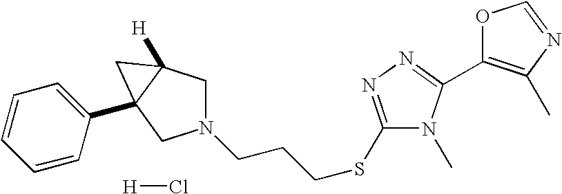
C1(C2=NN=C(SCCCN3CC4([H])C(C5=CC=CC=C5)(C3)C4)N2C)=C(C)N=CO1.[H]Cl
